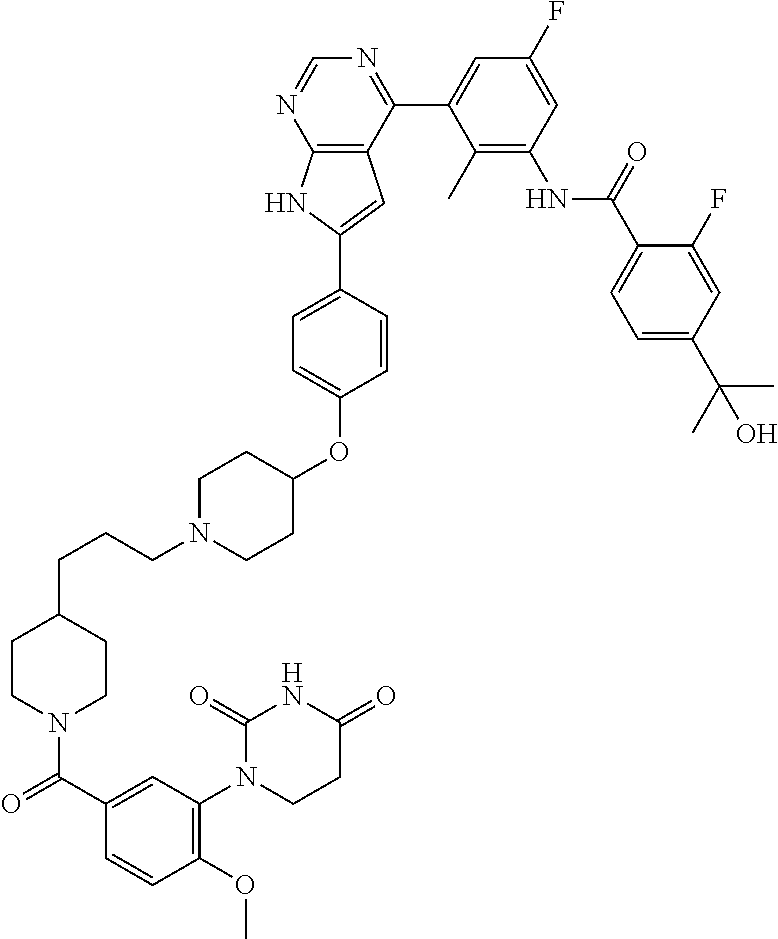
C1(C)=C(NC(C2=CC=C(C(C)(C)O)C=C2F)=O)C=C(F)C=C1C1=NC=NC2=C1C=C(C1=CC=C(OC3CCN(CCCC4CCN(C(C5=CC(N6CCC(=O)NC6=O)=C(OC)C=C5)=O)CC4)CC3)C=C1)N2
